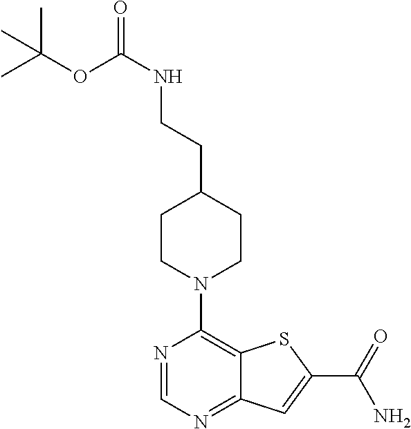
N1=CN=C2C(=C1N1CCC(CCNC(=O)OC(C)(C)C)CC1)SC(C(=O)N)=C2
